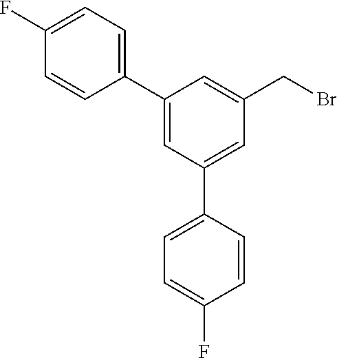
C1=C(C2=CC=C(F)C=C2)C=C(CBr)C=C1C1=CC=C(F)C=C1
